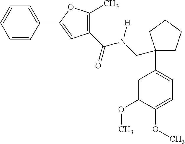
O(C1=CC=C(C2(CN(C(=O)C3=C(C)OC(C4=CC=CC=C4)=C3)[H])CCCC2)C=C1OC)C
